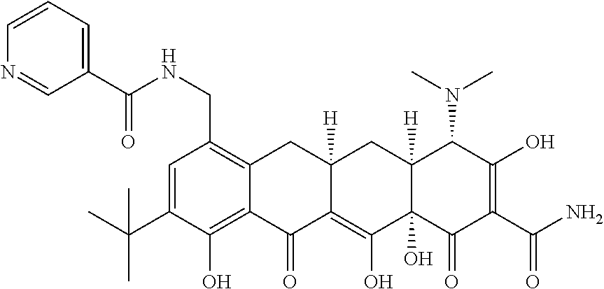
C1=CC=C(C(NCC2=C3C(=C(O)C(C(C)(C)C)=C2)C(=O)C2=C(O)C4(O)C([H])(CC2([H])C3)C(N(C)C)C(O)=C(C(N)=O)C4=O)=O)C=N1
